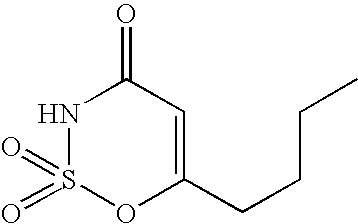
N1S(=O)(=O)OC(CCCC)=CC1=O
